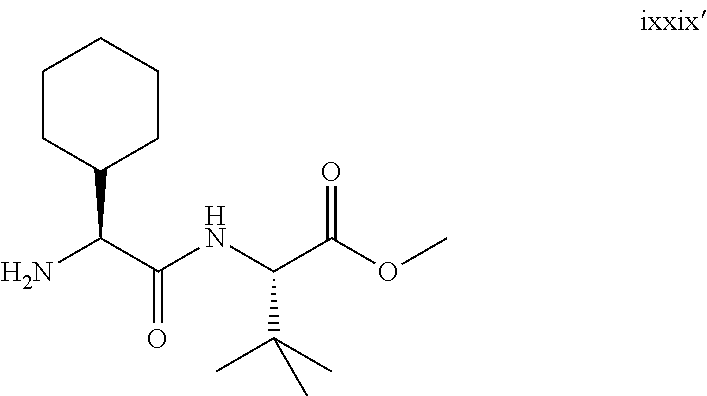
NC(C(NC(C(OC)=O)C(C)(C)C)=O)C1CCCCC1
